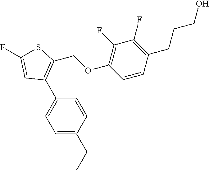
C1=C(CC)C=CC(C2=C(COC3=C(F)C(F)=C(CCCO)C=C3)SC(F)=C2)=C1
